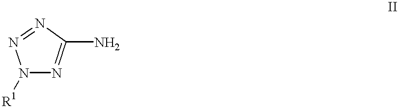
N1([R1])N=C(N)N=N1
